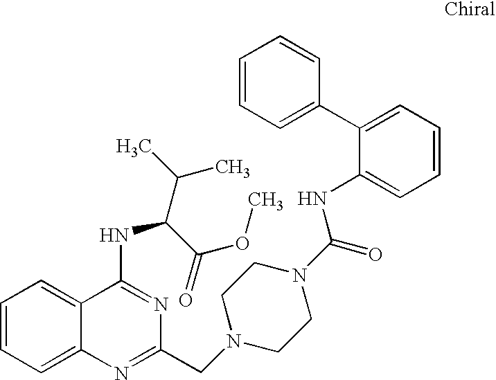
C1=CC=C2C(=C1)C(NC(C(C)C)C(=O)OC)=NC(CN1CCN(C(=O)NC3=CC=CC=C3C3=CC=CC=C3)CC1)=N2
